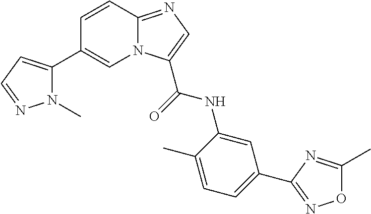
N12C(=NC=C1C(=O)NC1=CC(C3=NOC(C)=N3)=CC=C1C)C=CC(C1=CC=NN1C)=C2
